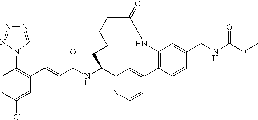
C1=CC(Cl)=CC(C=CC(NC2C3=NC=CC(=C3)C3=C(NC(=O)CCCC2)C=C(CNC(OC)=O)C=C3)=O)=C1N1C=NN=N1
